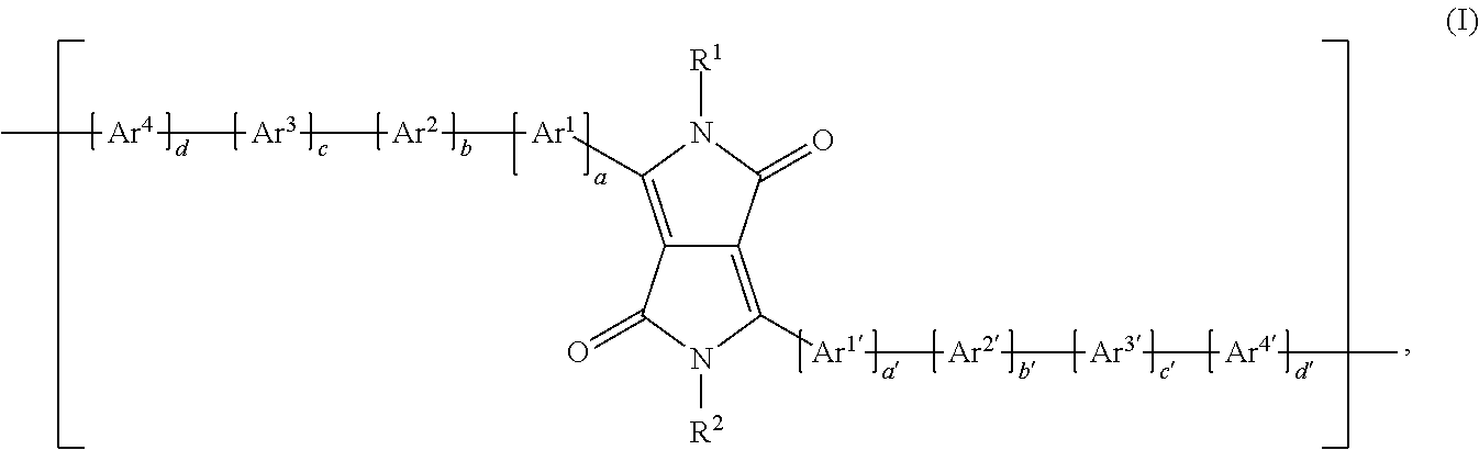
C12=C([Ar1][Ar2][Ar3][Ar4]C)N([R2])C(=O)C1=C([Ar1][Ar2][Ar3][Ar4]C)N([R1])C2=O
